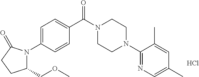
C1=C(N2C(COC)CCC2=O)C=CC(C(N2CCN(C3=NC=C(C)C=C3C)CC2)=O)=C1.Cl
